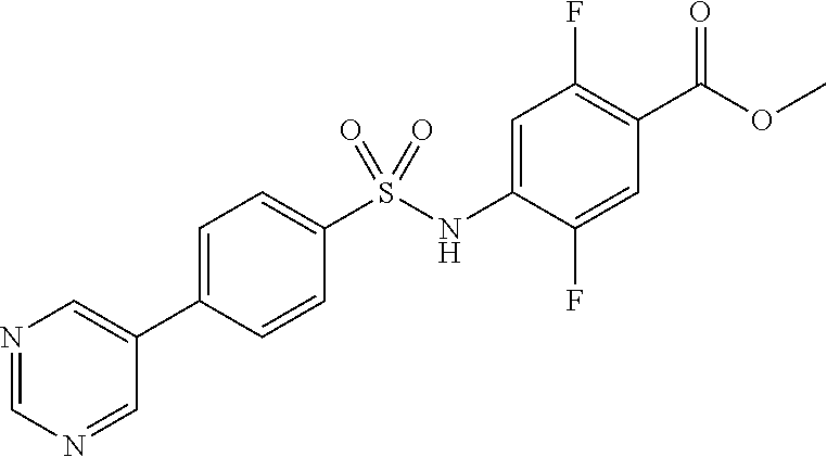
COC(=O)C1=C(F)C=C(NS(C2=CC=C(C3=CN=CN=C3)C=C2)(=O)=O)C(F)=C1
